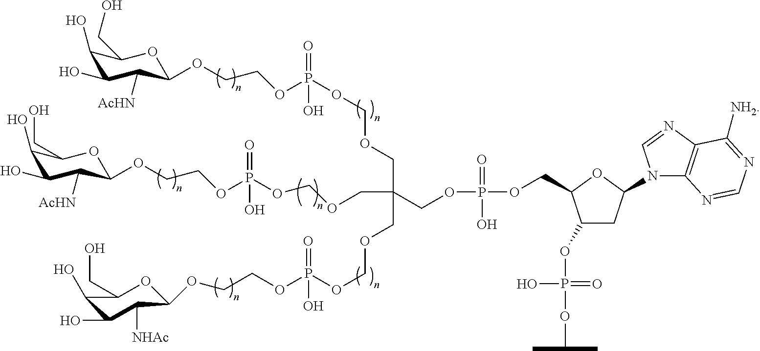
C1(O)C(O)C([AcHN])C(OCCOP(OCOCC(COCOP(=O)(O)OCCOC2C([AcHN])C(O)C(O)C(CO)O2)(COCOP(OCCOC2C([NHAc])C(O)C(O)C(CO)O2)(=O)O)COP(OCC2C(OP(OC(C)C)(=O)O)CC(N3C4=C(N=C3)C([NH2])=NC=N4)O2)(=O)O)(=O)O)OC1CO
